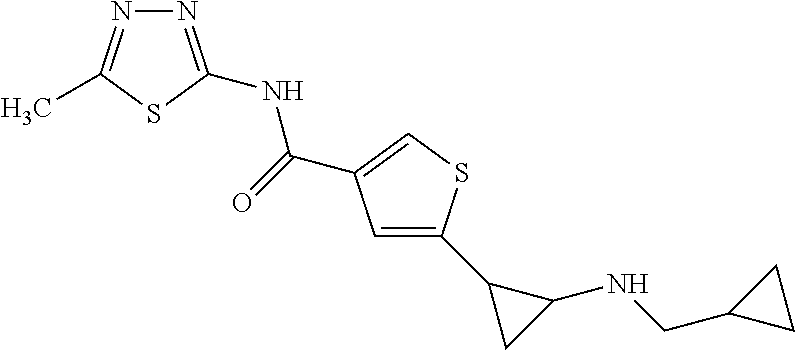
C1=C(C2CC2NCC2CC2)SC=C1C(=O)NC1=NN=C(C)S1
